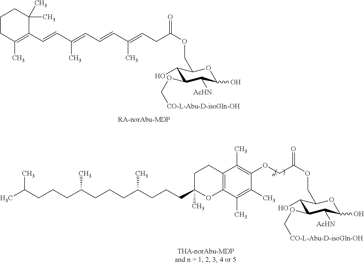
C1(O)C(OC[CO-L-Abu-D-isoGln-OH])C([AcHN])C(O)OC1COC(CC=C(C=CC=C(C)C=CC1=C(C)CCCC1(C)C)C)=O.C1(O)C(OC[CO-L-Abu-D-isoGln-OH])C([AcHN])C(O)OC1COC(COC1=C(C)C2=C(C(C)=C1C)OC(CCCC(CCCC(CCCC(C)C)C)C)(C)CC2)=O
